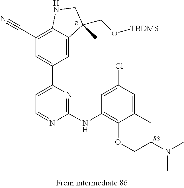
[R].C1(C#N)=C2C(=CC(C3=CC=NC(NC4=C5C(=CC(Cl)=C4)CC(N(C)C)CO5)=N3)=C1)C(CO[TBDMS])(C)CN2.[RS]
